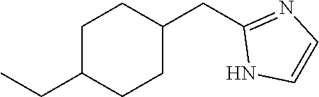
C1C(CC)CCC(CC2=NC=CN2)C1
